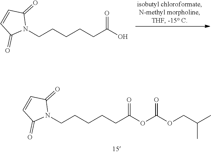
N1(CCCCCC(OC(OCC(C)C)=O)=O)C(=O)C=CC1=O.N1(CCCCCC(O)=O)C(=O)C=CC1=O
